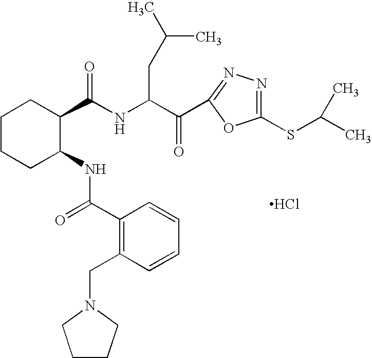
C1CCC(NC(C2=C(CN3CCCC3)C=CC=C2)=O)C(C(=O)NC(CC(C)C)C(=O)C2=NN=C(SC(C)C)O2)C1.Cl
